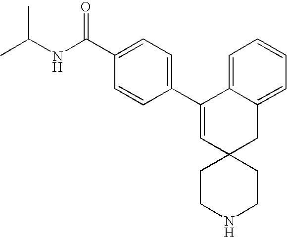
C1(C2=CC3(CC4=CC=CC=C24)CCNCC3)=CC=C(C(NC(C)C)=O)C=C1
